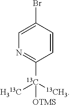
[13C]([OTMS])([13CH3])([H313C])C1=NC=C(Br)C=C1
